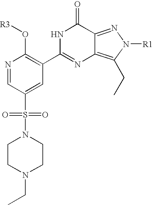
N1=CC(S(=O)(=O)N2CCN(CC)CC2)=CC(C2=NC3=C(CC)N([R1])N=C3C(=O)N2)=C1O[R3]
